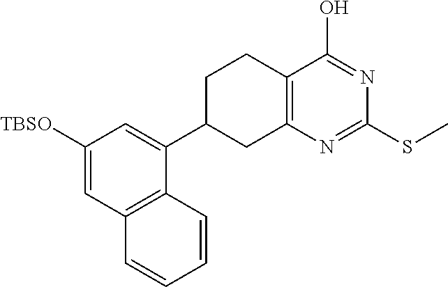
C12=C(C=CC=C1)C(C1CC3=C(CC1)C(O)=NC(SC)=N3)=CC([TBSO])=C2
